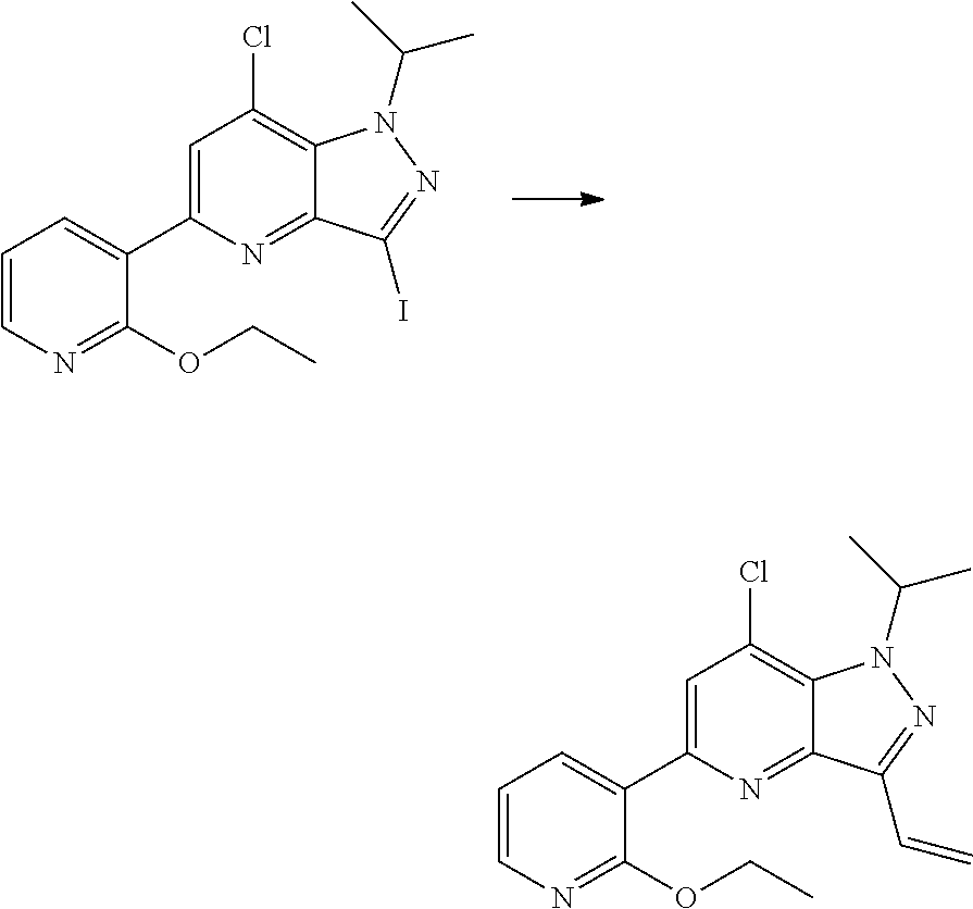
C1=CN=C(OCC)C(C2=CC(Cl)=C3C(=N2)C(I)=NN3C(C)C)=C1.C1=CN=C(OCC)C(C2=CC(Cl)=C3C(=N2)C(C=C)=NN3C(C)C)=C1
